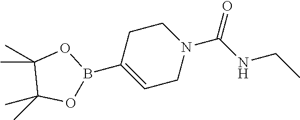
CC1(C)C(C)(C)OB(C2=CCN(C(NCC)=O)CC2)O1
